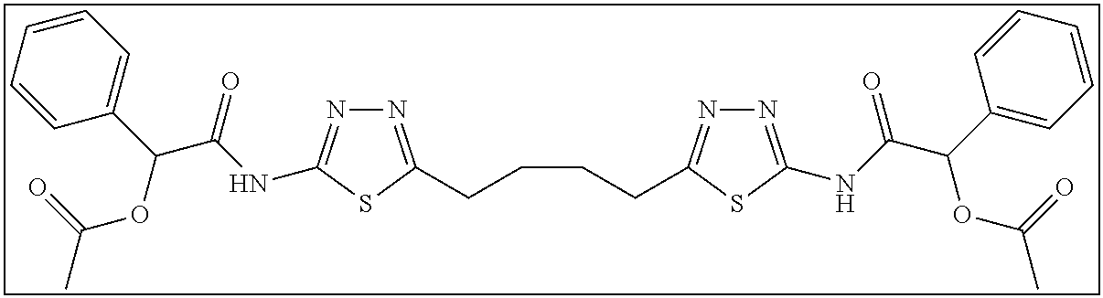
N1=C(CCCCC2=NN=C(NC(C(C3=CC=CC=C3)OC(C)=O)=O)S2)SC(NC(C(C2=CC=CC=C2)OC(C)=O)=O)=N1
